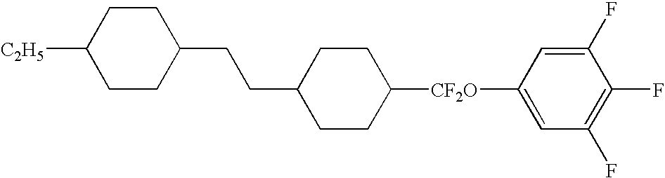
C1CC(CCC2CCC([C2H5])CC2)CCC1[CF2O]C1=CC(F)=C(F)C(F)=C1
